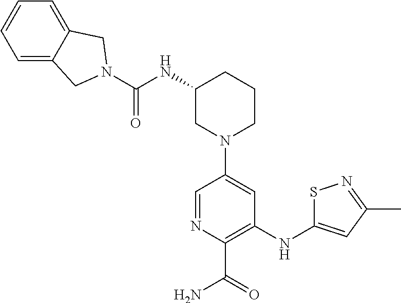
C1(NC(=O)N2CC3=CC=CC=C3C2)CN(C2=CC(NC3=CC(C)=NS3)=C(C(=O)N)N=C2)CCC1
